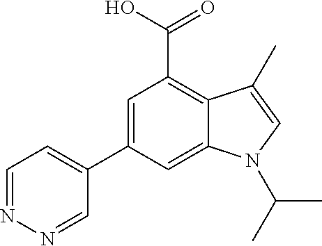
C1=C(C2=CC=NN=C2)C=C2C(=C1C(O)=O)C(C)=CN2C(C)C
